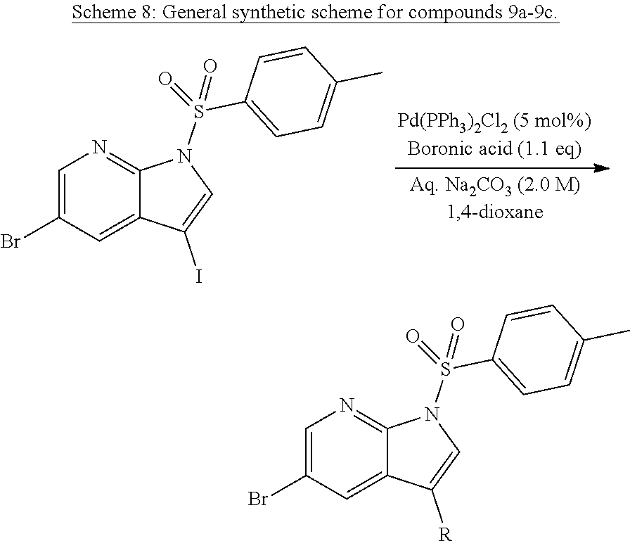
C12=CC(Br)=CN=C1N(S(=O)(=O)C1=CC=C(C)C=C1)C=C2I.C12=CC(Br)=CN=C1N(S(=O)(=O)C1=CC=C(C)C=C1)C=C2[R]
